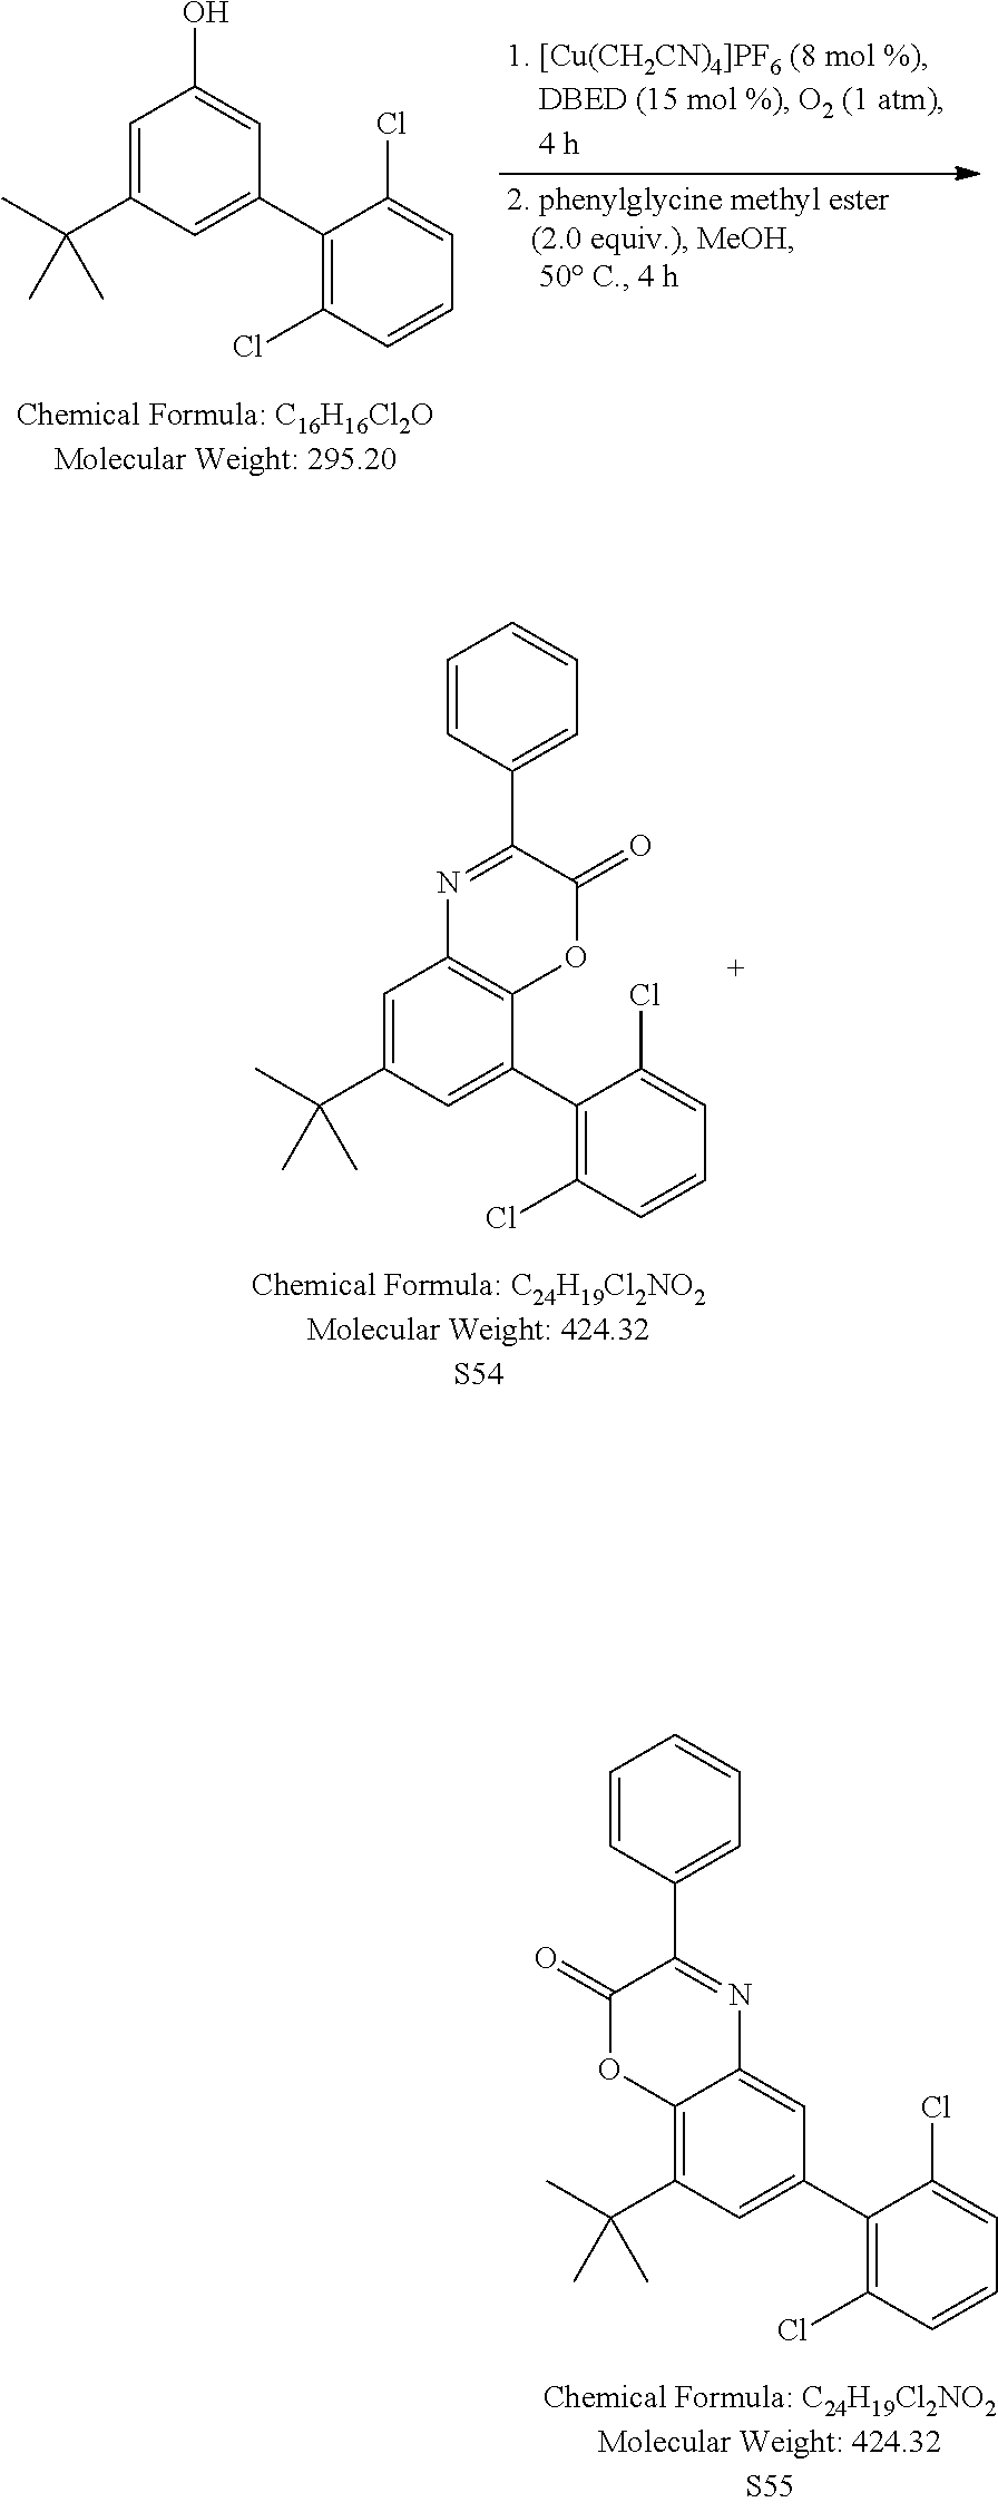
C1=C(C(C)(C)C)C=C(C2=C(Cl)C=CC=C2Cl)C=C1O.C1=C(C(C)(C)C)C=C(C2=C(Cl)C=CC=C2Cl)C2=C1N=C(C1=CC=CC=C1)C(=O)O2.C12=C(C(C)(C)C)C=C(C3=C(Cl)C=CC=C3Cl)C=C1N=C(C1=CC=CC=C1)C(=O)O2
